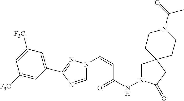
N1(C=CC(NN2CC3(CC2=O)CCN(C(=O)C)CC3)=O)C=NC(C2=CC([F3C])=CC([F3C])=C2)=N1
